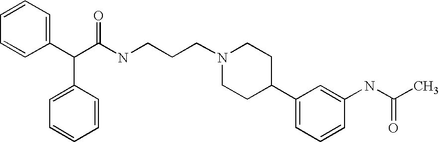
C(C(C1=CC=CC=C1)C1=CC=CC=C1)(NCCCN1CCC(C2=CC=CC(NC(C)=O)=C2)CC1)=O
